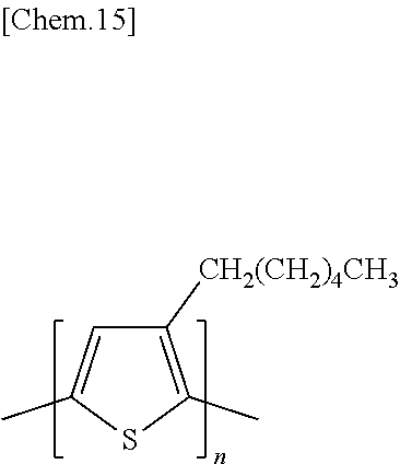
C1([CH2(CH2)4CH3])=C(C)SC(C)=C1
